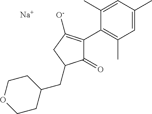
C1(=O)C(C2=C(C)C=C(C)C=C2C)=C([O-])CC1CC1CCOCC1.[Na]
